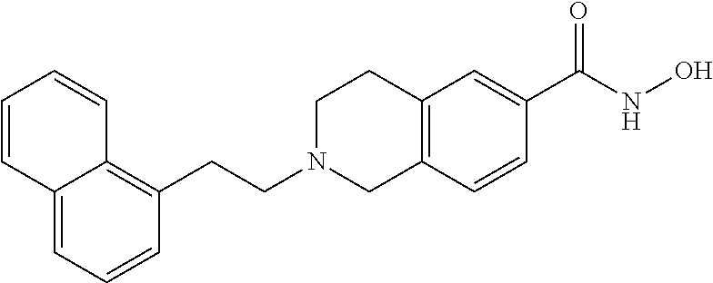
C12=CC=CC(CCN3CC4=C(CC3)C=C(C(=O)NO)C=C4)=C1C=CC=C2
